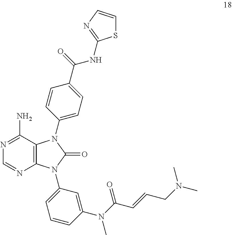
N1=C(N)C2=C(N=C1)N(C1=CC=CC(N(C(C=CCN(C)C)=O)C)=C1)C(=O)N2C1=CC=C(C(NC2=NC=CS2)=O)C=C1
